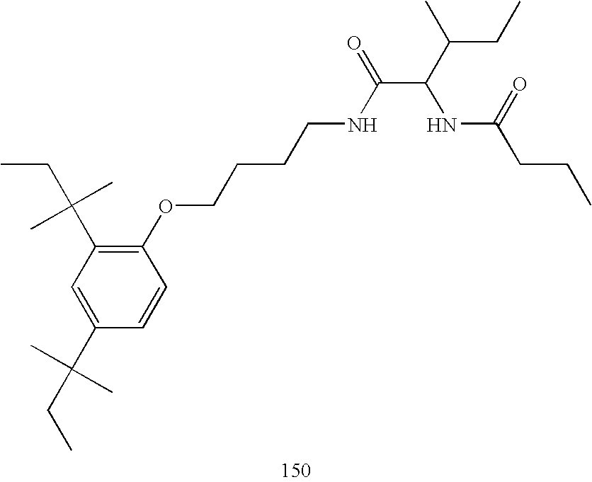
C1(OCCCCNC(C(C(C)CC)NC(CCC)=O)=O)=C(C(CC)(C)C)C=C(C(CC)(C)C)C=C1
